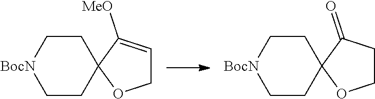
C1CC2(CC[BocN]1)OCC=C2[MeO].C1CC2(CC[BocN]1)OCCC2=O
